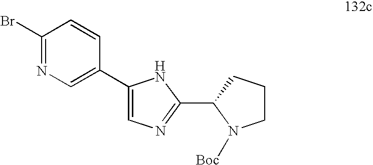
C1(C2=CN=C(Br)C=C2)=CN=C(C2N([Boc])CCC2)N1
